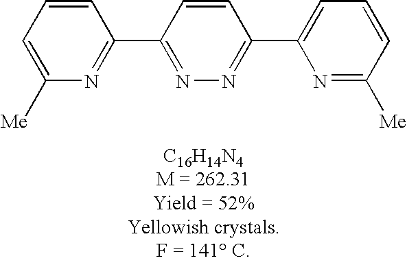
C1=C([Me])N=C(C2=NN=C(C3=CC=CC([Me])=N3)C=C2)C=C1
